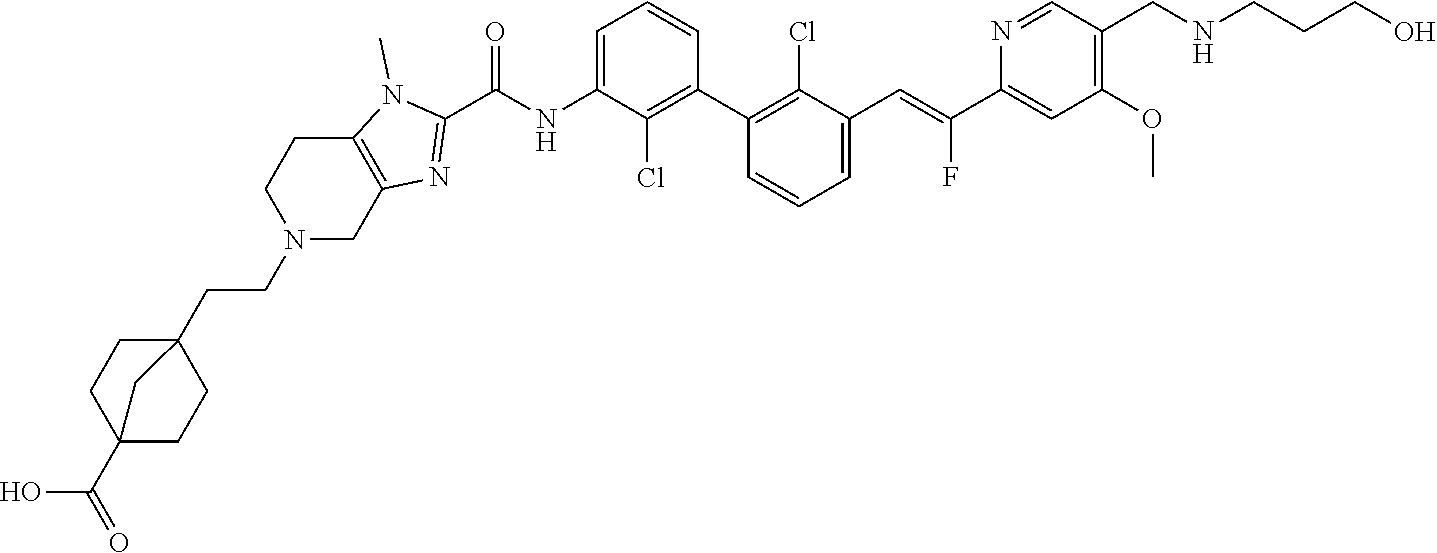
C1(C2=C(Cl)C(C=C(C3=CC(OC)=C(CNCCCO)C=N3)F)=CC=C2)=C(Cl)C(NC(C2=NC3=C(N2C)CCN(CCC24CCC(C(O)=O)(CC2)C4)C3)=O)=CC=C1
